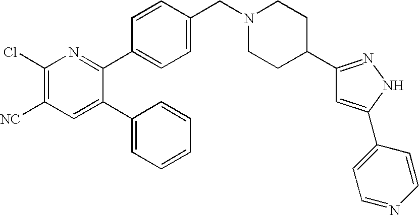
C1(Cl)=C([NC])C=C(C2=CC=CC=C2)C(C2=CC=C(CN3CCC(C4=NNC(C5=CC=NC=C5)=C4)CC3)C=C2)=N1
